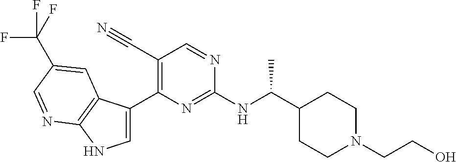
C1(C(NC2=NC(C3=CNC4=C3C=C(C(F)(F)F)C=N4)=C(C#N)C=N2)C)CCN(CCO)CC1
